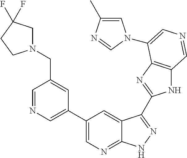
C1(C2=CN=CC(CN3CC(F)(F)CC3)=C2)=CN=C2C(=C1)C(C1=NC3=C(N1)C=NC=C3N1C=C(C)N=C1)=NN2
